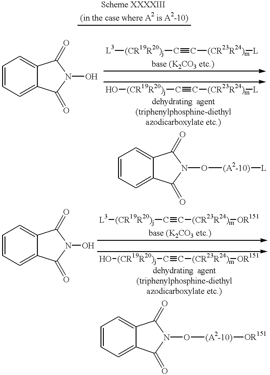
C1=CC=C2C(=C1)C(=O)N(O)C2=O.[L3][(CR19R20)j]C#C[(CR23R24)m][L].C1=CC=C2C(=C1)C(=O)N(O[(A2-10)][L])C2=O.O[(CR19R20)j]C#C[(CR23R24)m][L].C1=CC=C2C(=C1)C(=O)N(O)C2=O.[L3][(CR19R20)j]C#C[(CR23R24)m][OR151].C1=CC=C2C(=C1)C(=O)N(O[(A2-10)][OR151])C2=O.O[(CR19R20)j]C#C[(CR23R24)m][OR151]
